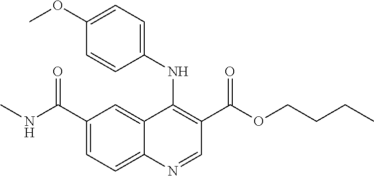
C12=CC(C(NC)=O)=CC=C1N=CC(C(OCCCC)=O)=C2NC1=CC=C(OC)C=C1
